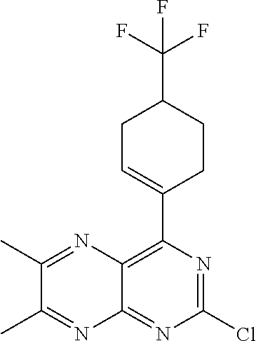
ClC1=NC(C2=CCC(C(F)(F)F)CC2)=C2C(=N1)N=C(C)C(C)=N2
